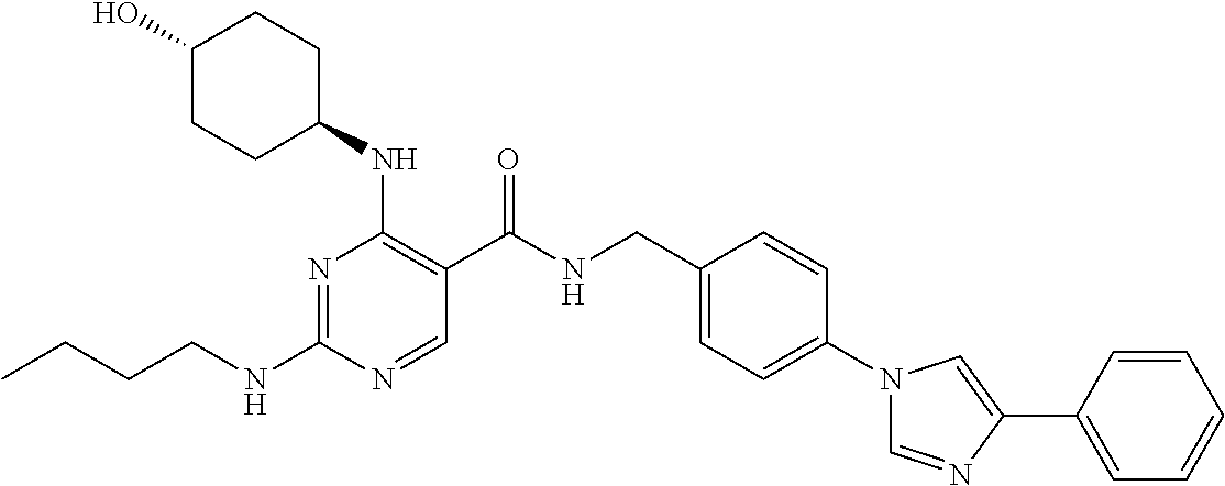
CCCCNC1=NC(NC2CCC(O)CC2)=C(C(NCC2=CC=C(N3C=NC(C4=CC=CC=C4)=C3)C=C2)=O)C=N1
